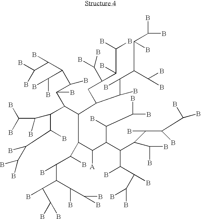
C(C(C(C(C(B)C(B)B)C(C(B)C(C(B)B)B)C(C(B)B)C(B)C(B)C(B)B)[A])C(B)C(C(C(B)C(B)B)C(B)C(B)B)B)(C(C(C(C(C(B)B)C(C(B)B)B)B)B)C(C(C(B)C(B)B)B)C(B)C(B)B)C(CC(C(B)B)C(B)C(B)B)C(C(B)C(C(B)C(B)B)C(B)B)B
